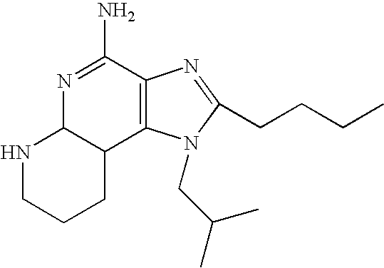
N1CCCC2C1N=C(N)C1=C2N(CC(C)C)C(CCCC)=N1
